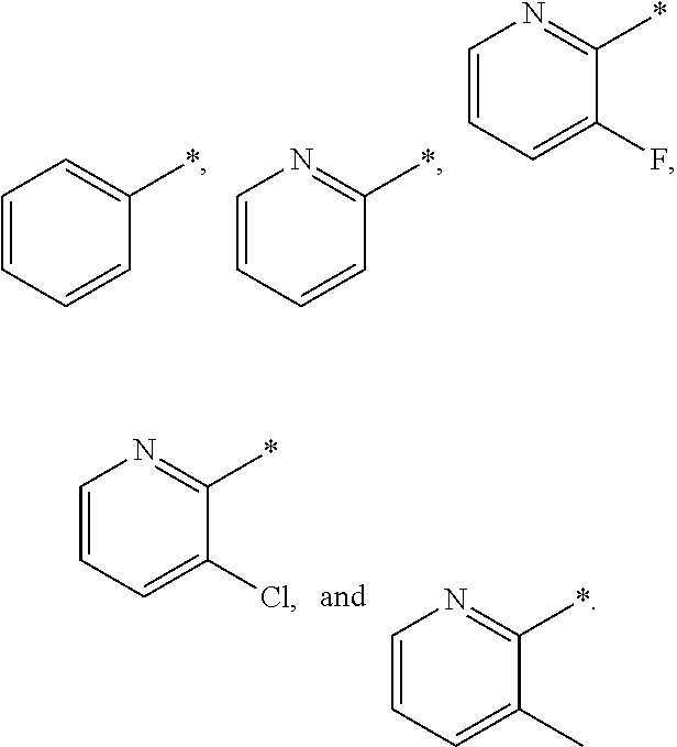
C1=CC=CC(*)=C1.C1=CC=CC(*)=N1.C1=CC=C(F)C(*)=N1.C1=CC=C(Cl)C(*)=N1.C1=CC=C(C)C(*)=N1
